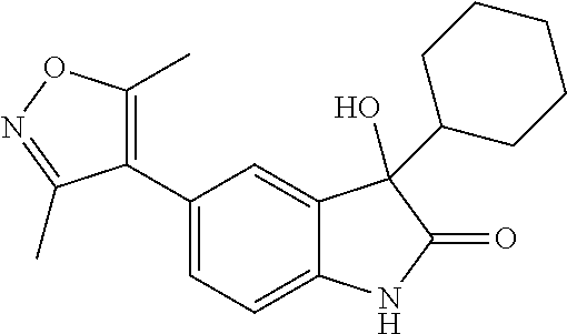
C1=C(C2=C(C)ON=C2C)C=C2C(=C1)NC(=O)C2(O)C1CCCCC1
